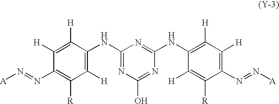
C1([H])=C([H])C(N=N[A])=C([R])C([H])=C1NC1=NC(O)=NC(NC2=C([H])C([H])=C(N=N[A])C([R])=C2[H])=N1
